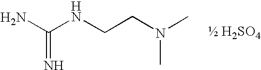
NC(NCCN(C)C)=N.[ H2SO4]
